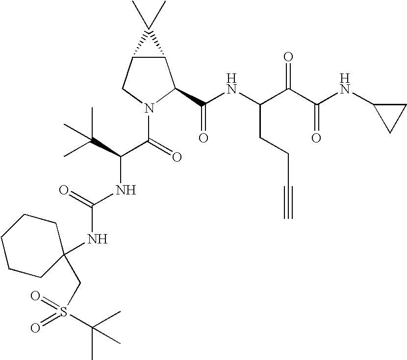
C12C(CN(C(=O)C(C(C)(C)C)NC(NC3(CS(=O)(=O)C(C)(C)C)CCCCC3)=O)C1C(NC(C(C(NC1CC1)=O)=O)CCC#C)=O)C2(C)C
